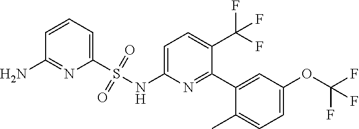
C1=CC=C(S(NC2=CC=C(C(F)(F)F)C(C3=CC(OC(F)(F)F)=CC=C3C)=N2)(=O)=O)N=C1N
